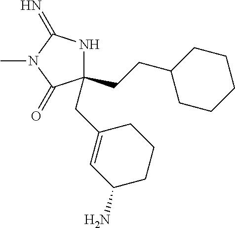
C1(CCC2CCCCC2)(CC2=CC(N)CCC2)NC(=N)N(C)C1=O
